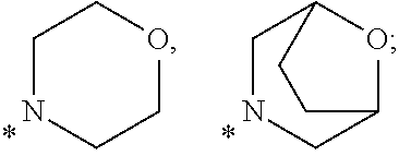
C1NCCOC1.C1NCC2OC1CC2
